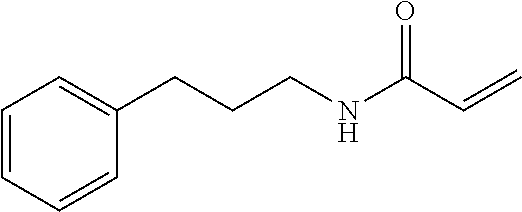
C(C=C)(=O)NCCCC1=CC=CC=C1
